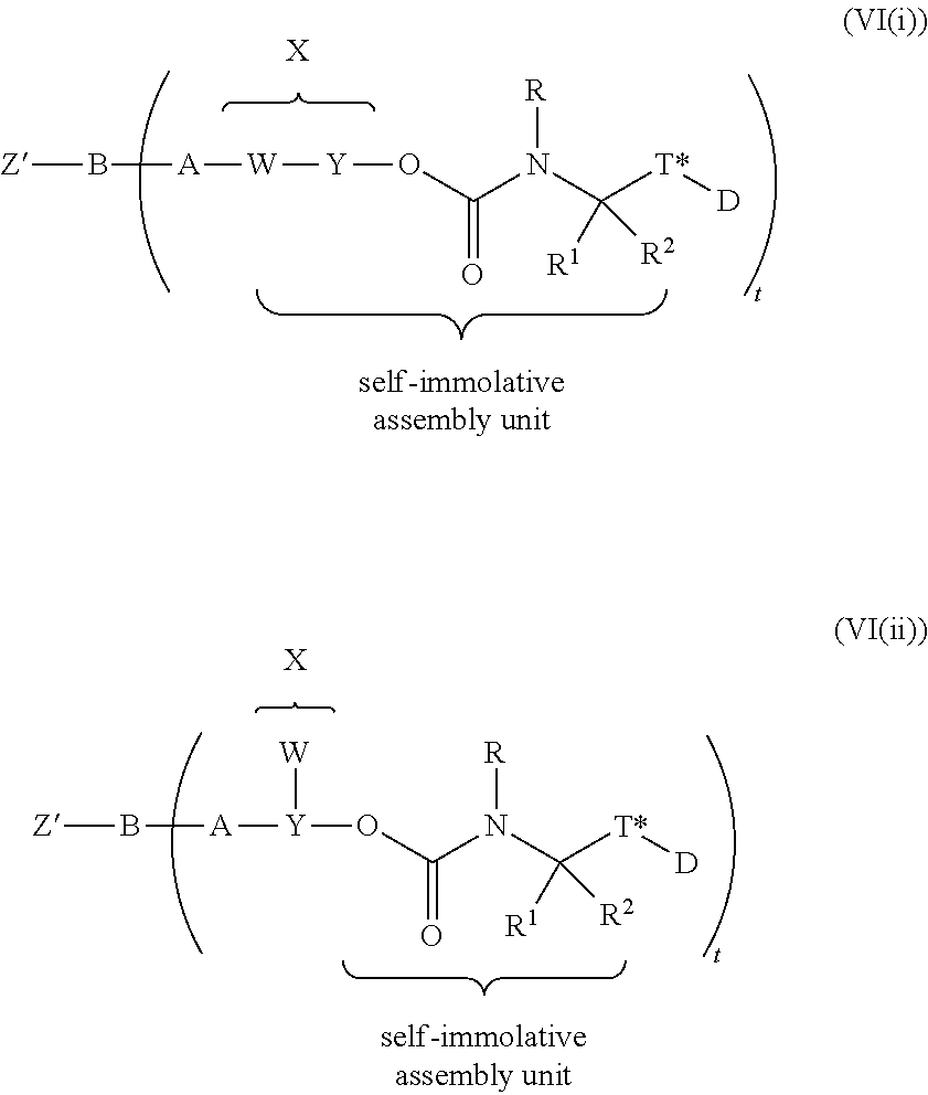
[Y](OC(N(C([T*][D])([R1])[R2])[R])=O)[W][A]B[Z].[X].[Z]B[A][Y](OC(N(C([T*][D])([R1])[R2])[R])=O)[W].[X]
